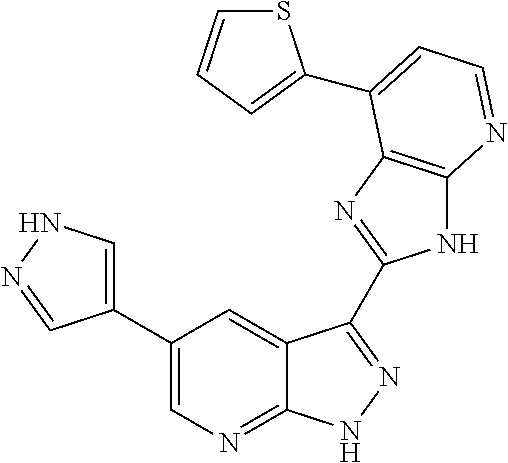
C1(C2=CNN=C2)=CN=C2C(=C1)C(C1=NC3=C(N1)N=CC=C3C1=CC=CS1)=NN2
